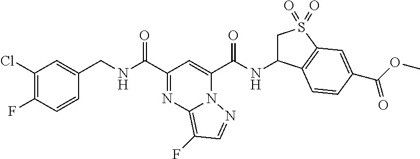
C1(Cl)=C(F)C=CC(CNC(C2=NC3=C(F)C=NN3C(C(NC3CS(=O)(=O)C4=C3C=CC(C(OC)=O)=C4)=O)=C2)=O)=C1
